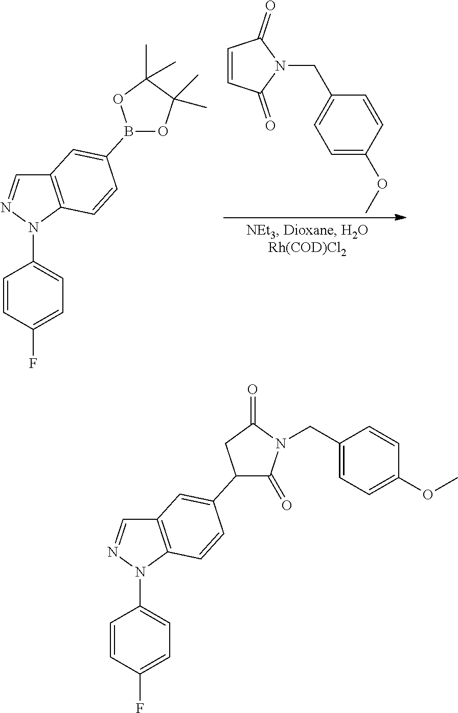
C1=CC(=O)N(CC2=CC=C(OC)C=C2)C1=O.C12=C(N(C3=CC=C(F)C=C3)N=C1)C=CC(B1OC(C)(C)C(C)(C)O1)=C2.C12=C(N(C3=CC=C(F)C=C3)N=C1)C=CC(C1C(=O)N(CC3=CC=C(OC)C=C3)C(=O)C1)=C2
